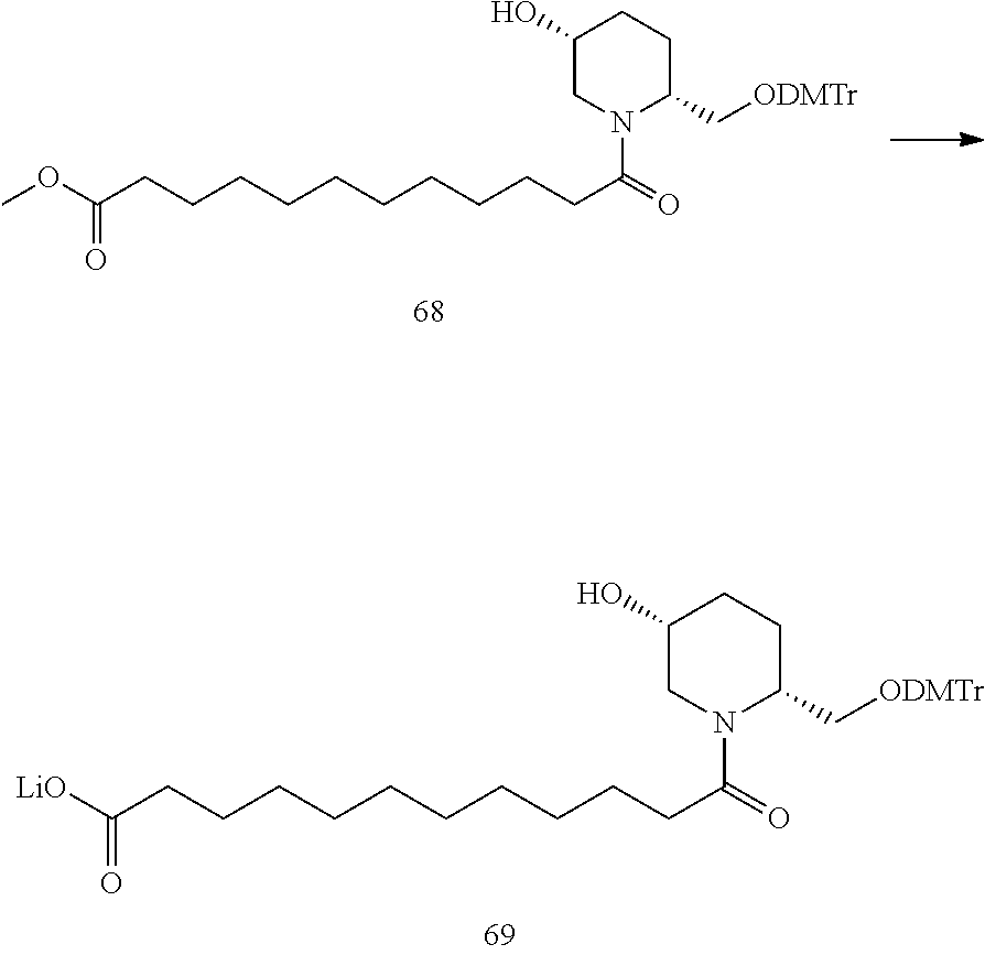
C1(O)CN(C(=O)CCCCCCCCCCC(OC)=O)C(C[ODMTr])CC1.C1(O)CN(C(=O)CCCCCCCCCCC([LiO])=O)C(C[ODMTr])CC1
